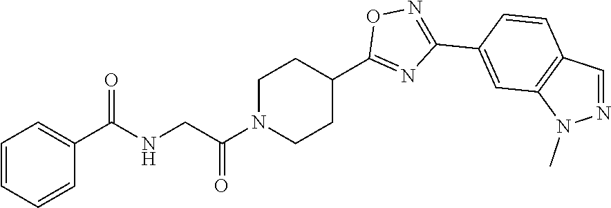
C1=CC=CC(C(NCC(N2CCC(C3=NC(C4=CC5=C(C=C4)C=NN5C)=NO3)CC2)=O)=O)=C1
